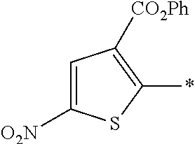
C1([O2N])=CC([CO2Ph])=C(*)S1
